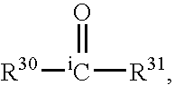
[R30][iC](=O)[R31]
